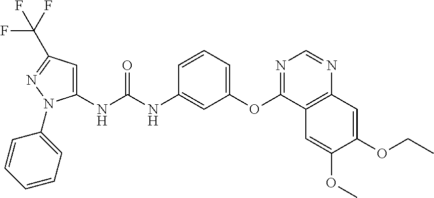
C1(NC(NC2=CC(OC3=NC=NC4=C3C=C(OC)C(OCC)=C4)=CC=C2)=O)=CC(C(F)(F)F)=NN1C1=CC=CC=C1
